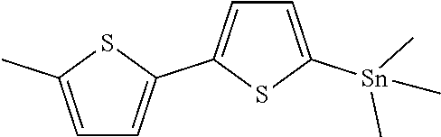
C1=C(C)SC(C2=CC=C([Sn](C)(C)C)S2)=C1
